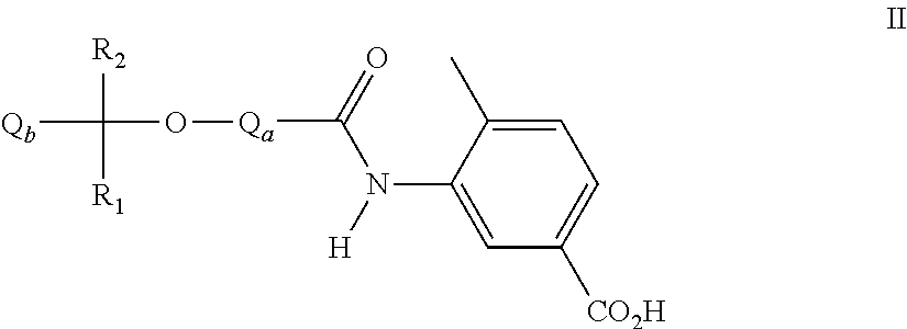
C1=C(C)C(N([H])C(=O)[Qa]OC([R2])([R1])[Qb])=CC([CO2H])=C1
